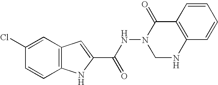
C12=C(C=C(Cl)C=C1)C=C(C(NN1CNC3=C(C1=O)C=CC=C3)=O)N2
